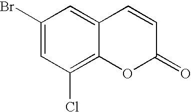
C1(Br)=CC(Cl)=C2C(=C1)C=CC(=O)O2
